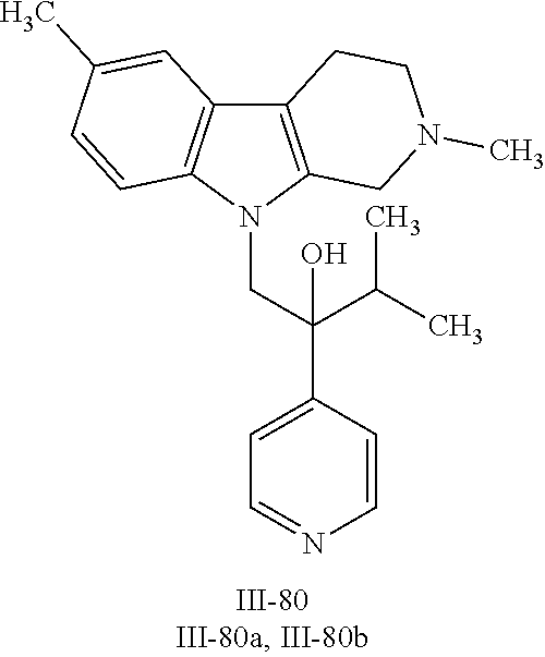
N1(CC(C2=CC=NC=C2)(C(C)C)O)C2=C(C3=C1C=CC(C)=C3)CCN(C)C2
